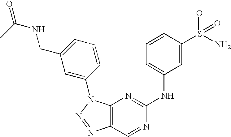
C12=C(N(C3=CC(CNC(=O)C)=CC=C3)N=N1)N=C(NC1=CC=CC(S(N)(=O)=O)=C1)N=C2
